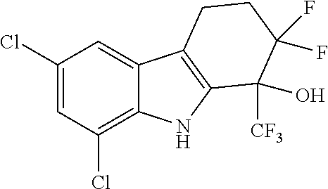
C1(Cl)=CC(Cl)=C2C(=C1)C1=C(N2)C([CF3])(O)C(F)(F)CC1
